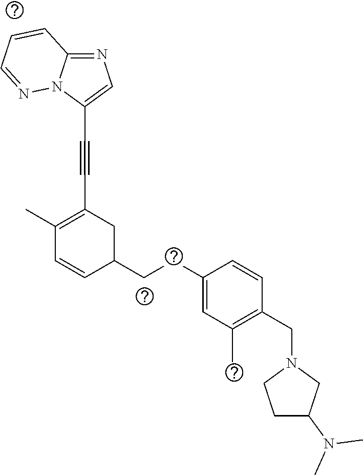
N1=C2N(C(C#CC3=C(C)C=CC(CCC4=CC(C)=C(CN5CCC(N(C)C)C5)C=C4)C3)=C1)N=CC=C2
